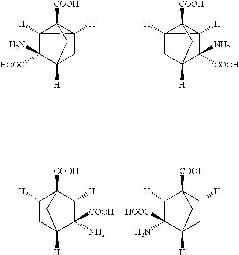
C12([H])C([HOOC])(N)C3([H])CC1([H])C2([COOH])C3.C12([H])CC3([H])C([COOH])(N)C1([H])C2([COOH])C3.C12([H])C(N)([COOH])C3([H])CC1([H])C2([COOH])C3.C12([H])CC3([H])C([HOOC])(N)C1([H])C2([COOH])C3
